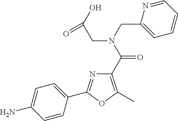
C1(C(=O)N(CC(O)=O)CC2=CC=CC=N2)=C(C)OC(C2=CC=C(N)C=C2)=N1
